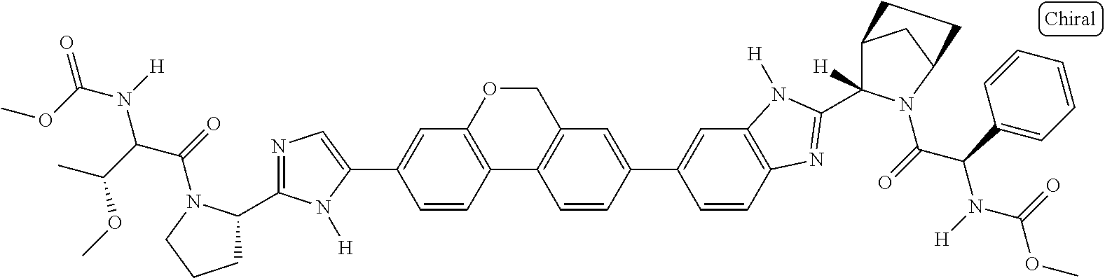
C1=CC2=C(C=C1C1=CN=C(C3CCCN3C(=O)C(C(C)OC)N([H])C(OC)=O)N1[H])OCC1=C2C=CC(C2=CC3=C(C=C2)N=C(C2([H])C4CC(N2C(=O)C(C2=CC=CC=C2)N([H])C(=O)OC)CC4)N3[H])=C1
